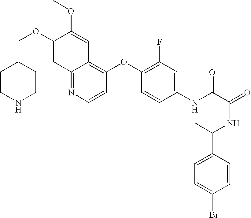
C(OC1=CC2=NC=CC(OC3=C(F)C=C(NC(C(=O)NC(C4=CC=C(Br)C=C4)C)=O)C=C3)=C2C=C1OC)C1CCNCC1
